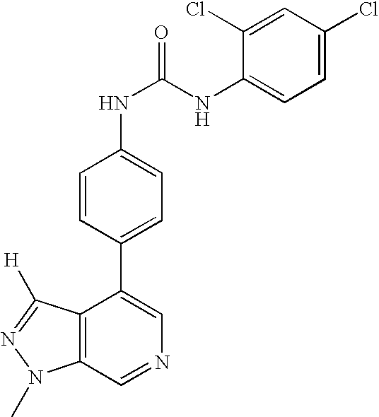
C12=C(C=NC=C1C1=CC=C(NC(=O)NC3=CC=C(Cl)C=C3Cl)C=C1)N(C)N=C2[H]
